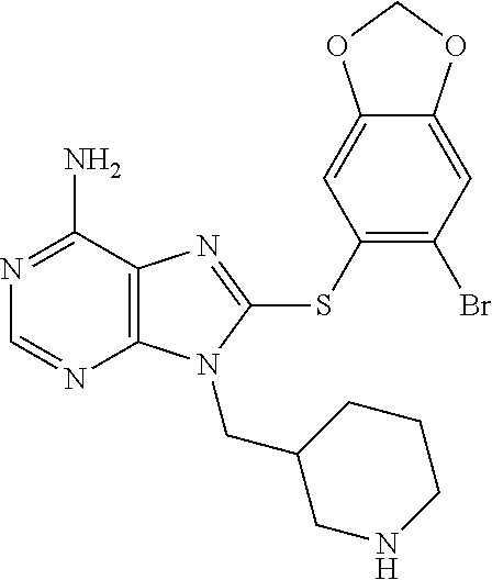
N1=C(N)C2=C(N=C1)N(CC1CNCCC1)C(SC1=C(Br)C=C3C(=C1)OCO3)=N2
